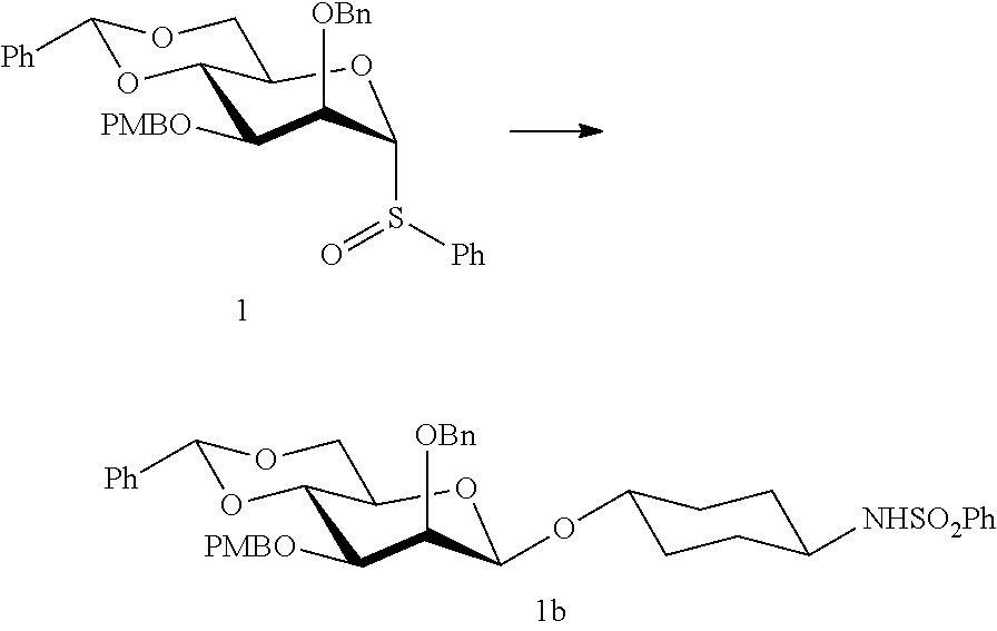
C1([PMBO])C([OBn])C(S(=O)[Ph])OC2C1OC([Ph])OC2.C1([PMBO])C([OBn])C(OC2CCC([NHSO2Ph])CC2)OC2C1OC([Ph])OC2
